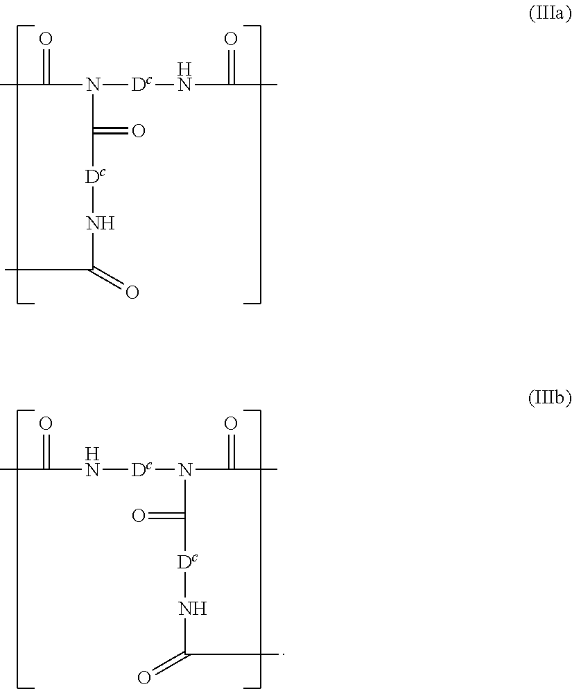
CC(=O)N([Dc]NC(=O)C)C(=O)[Dc]NC(C)=O.CC(=O)N[Dc]N(C(=O)C)C([Dc]NC(C)=O)=O
